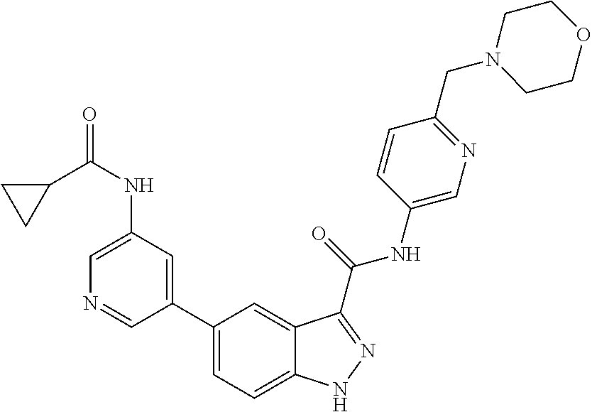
C1(NC(C2CC2)=O)=CN=CC(C2=CC=C3C(=C2)C(C(NC2=CN=C(CN4CCOCC4)C=C2)=O)=NN3)=C1
